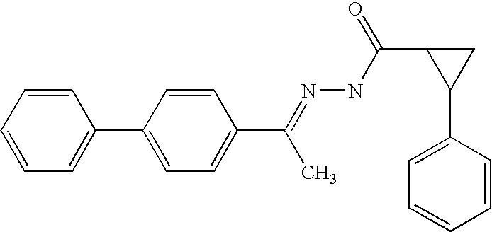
C1=CC=CC=C1C1=CC=C(C(C)=NNC(C2C(C3=CC=CC=C3)C2)=O)C=C1
